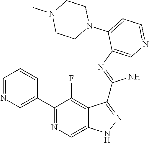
C1=NC=C(C2=NC=C3C(=C2F)C(C2=NC4=C(N2)N=CC=C4N2CCN(C)CC2)=NN3)C=C1
